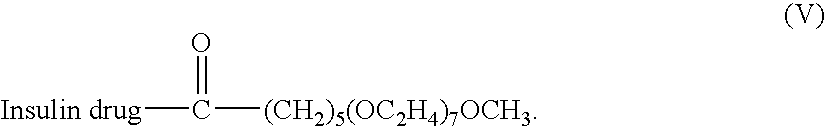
[Insulin drug]C([(CH2)5(OC2H4)7OCH3])=O
